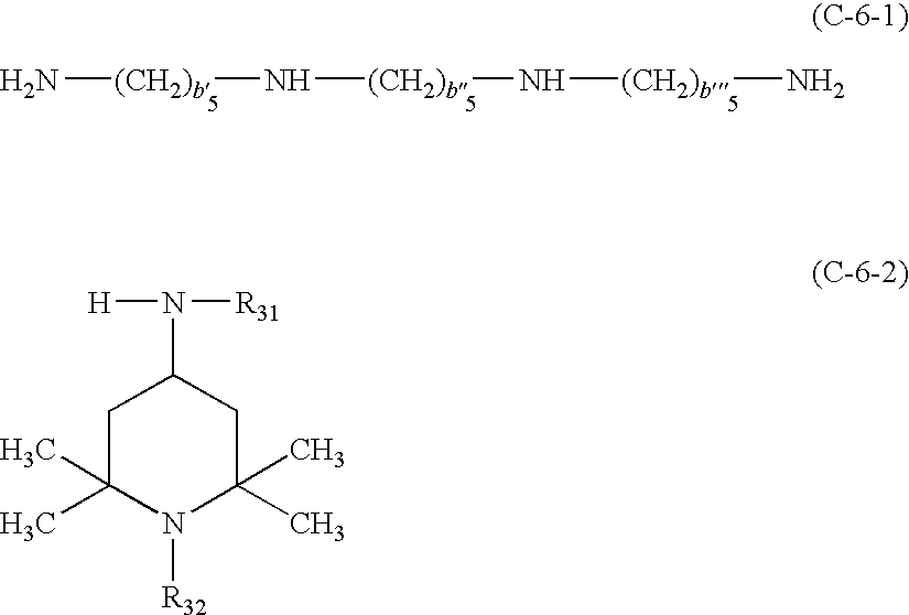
N[(CH2)b]N[(CH2)b]N[(CH2)b]N.C1C(C)(C)N([R32])C(C)(C)CC1N([R31])[H]
